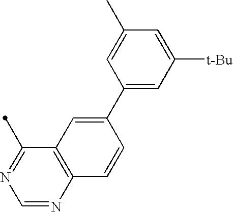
C12=C(N=CN=C1C)C=CC(C1=CC([t-Bu])=CC(C)=C1)=C2
